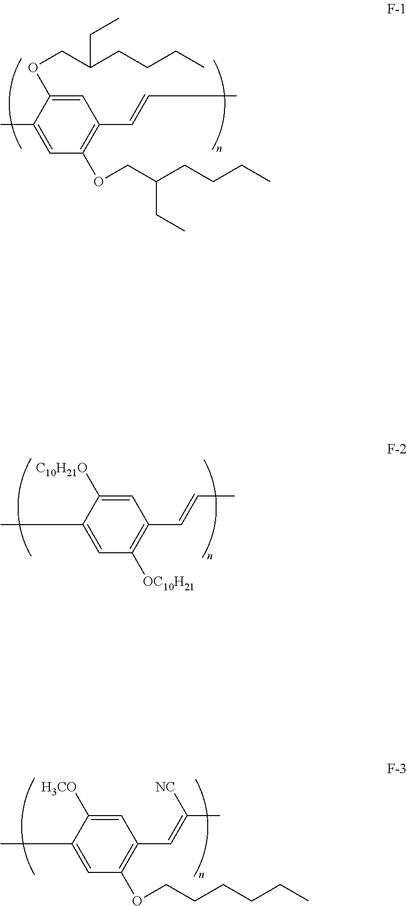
C1=C(OCC(CCCC)CC)C(C)=CC(OCC(CCCC)CC)=C1C=CC.C1=C([C10H21O])C(C)=CC([OC10H21])=C1C=CC.C1=C([H3CO])C(C)=CC(OCCCCCC)=C1C=C([NC])C
